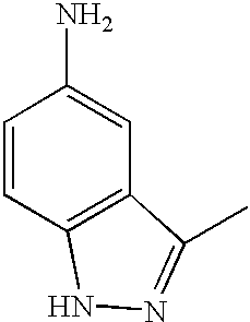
C1=CC2=C(C=C1N)C(C)=NN2
